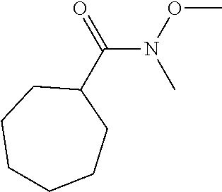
C(N(OC)C)(C1CCCCCC1)=O
